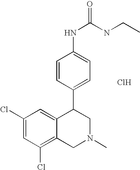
C1(Cl)=CC(Cl)=C2C(=C1)C(C1=CC=C(NC(NCC)=O)C=C1)CN(C)C2.Cl
